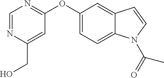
C1=NC(CO)=CC(OC2=CC=C3C(=C2)C=CN3C(=O)C)=N1
